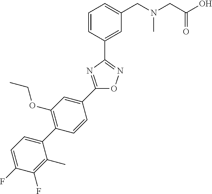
C1=CC(C2=NOC(C3=CC(OCC)=C(C4=CC=C(F)C(F)=C4C)C=C3)=N2)=CC(CN(CC(O)=O)C)=C1
